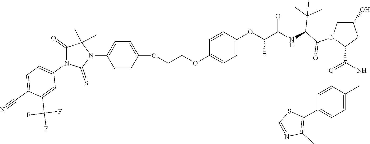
C(=O)(NC(C(C)(C)C)C(N1C(C(NCC2=CC=C(C3=C(C)N=CS3)C=C2)=O)CC(O)C1)=O)C(OC1=CC=C(OCCOC2=CC=C(N3C(C)(C)C(=O)N(C4=CC=C(C#N)C(C(F)(F)F)=C4)C3=S)C=C2)C=C1)C
